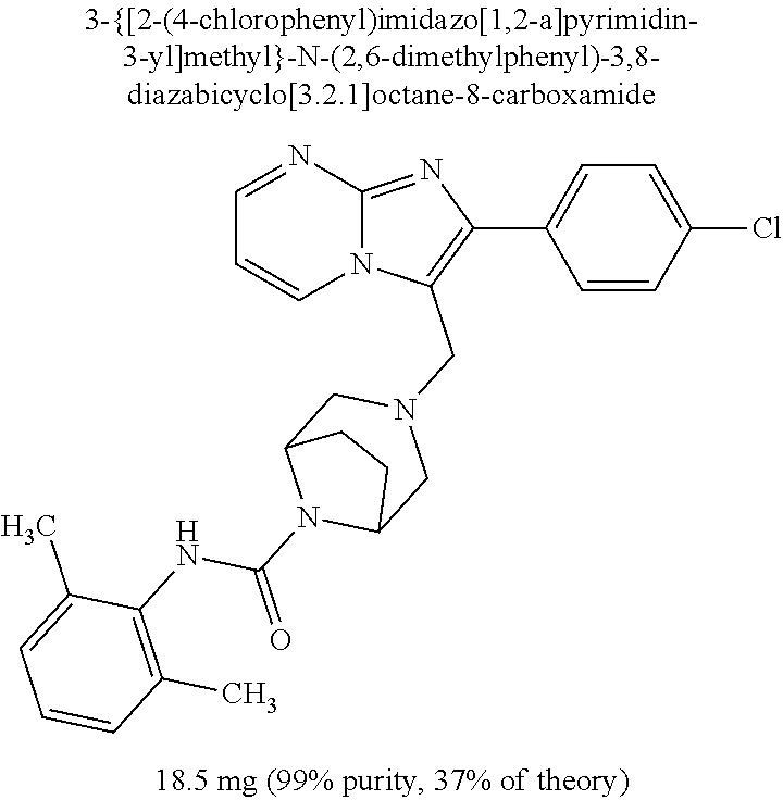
C1=CC(Cl)=CC=C1C1=C(CN2CC3N(C(=O)NC4=C(C)C=CC=C4C)C(C2)CC3)N2C(=N1)N=CC=C2
